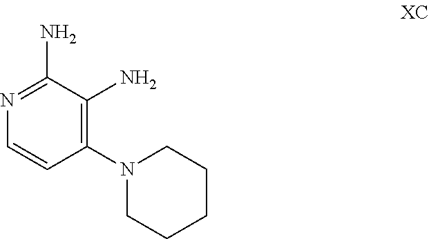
C1=CC(N2CCCCC2)=C(N)C(N)=N1
